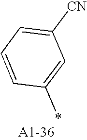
C1=CC(*)=CC([CN])=C1
